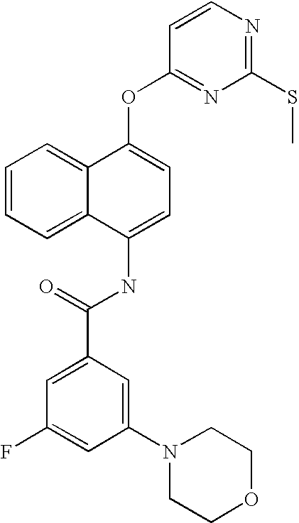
C1=CC=C2C(=C1)C(OC1=NC(SC)=NC=C1)=CC=C2NC(C1=CC(F)=CC(N2CCOCC2)=C1)=O
